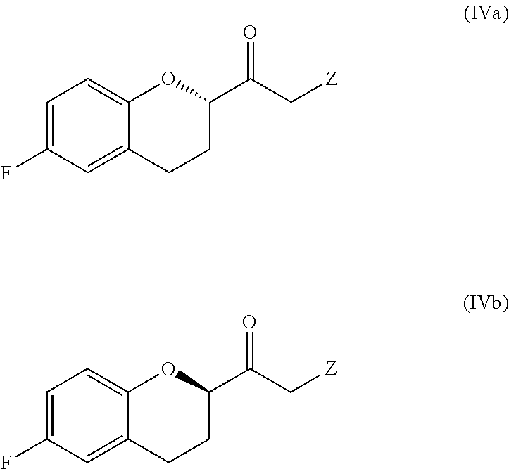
C1=C2C(=CC=C1F)OC(C(C[Z])=O)CC2.C1=C2C(=CC=C1F)OC(C(C[Z])=O)CC2
